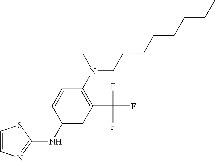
C1=CN=C(NC2=CC(C(F)(F)F)=C(N(C)CCCCCCCC)C=C2)S1
